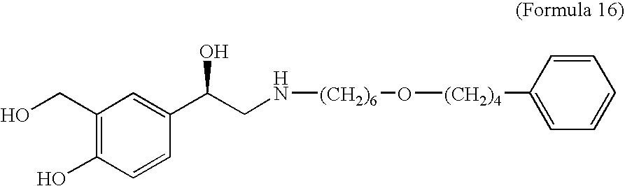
C1(CO)=C(O)C=CC(C(CN[(CH2)6]O[(CH2)4]C2=CC=CC=C2)O)=C1
